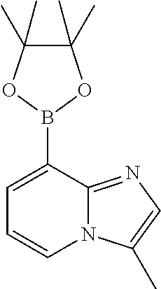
C1(B2OC(C)(C)C(C)(C)O2)=CC=CN2C1=NC=C2C
